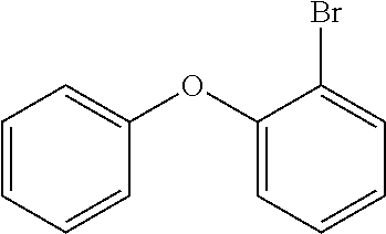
C1=CC=CC(OC2=CC=CC=C2Br)=C1
